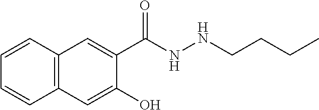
C12=C(C=C(O)C(C(NNCCCC)=O)=C1)C=CC=C2
